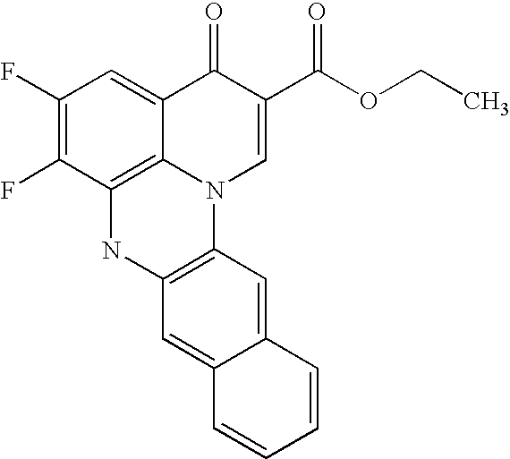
C1(F)=C(F)C2=C3C(=C1)C(=O)C(C(OCC)=O)=CN3C1=C(N2)C=C2C(=C1)C=CC=C2
